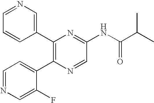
C1(C2=C(C3=CC=NC=C3F)N=CC(NC(C(C)C)=O)=N2)=CN=CC=C1
